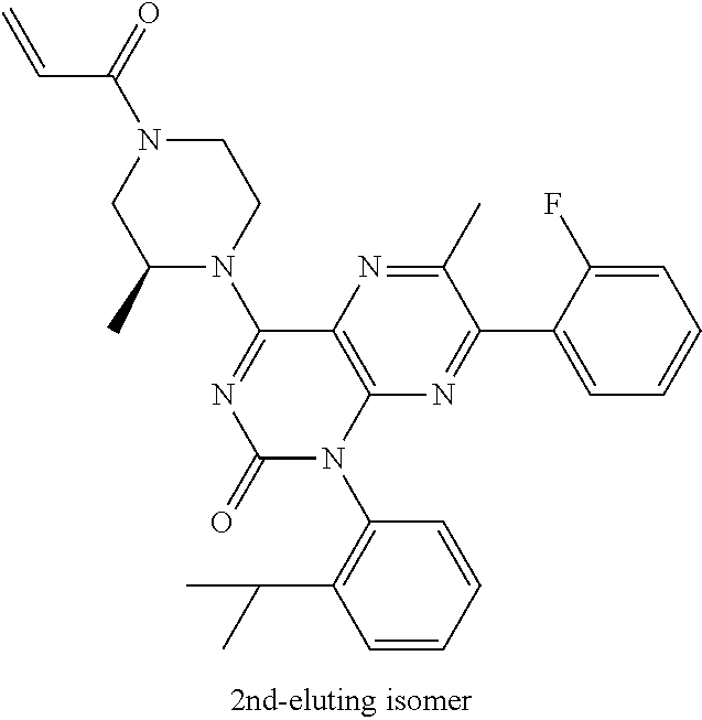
C1N(C(C=C)=O)CC(C)N(C2=NC(=O)N(C3=C(C(C)C)C=CC=C3)C3=C2N=C(C)C(C2=CC=CC=C2F)=N3)C1
